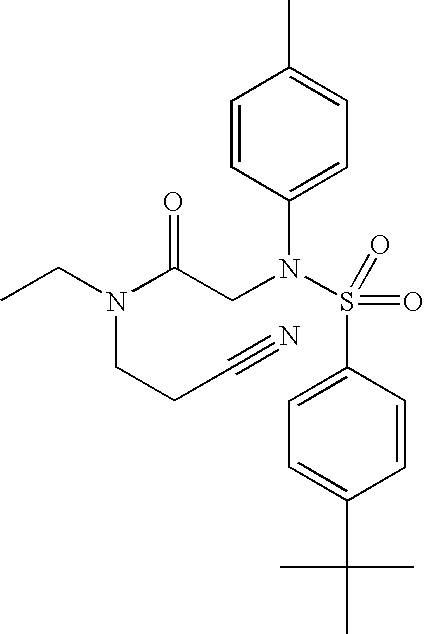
C1=CC(N(S(=O)(=O)C2=CC=C(C(C)(C)C)C=C2)CC(=O)N(CC)CCC#N)=CC=C1C
